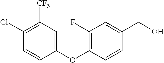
C1(Cl)=C([CF3])C=C(OC2=C(F)C=C(CO)C=C2)C=C1
